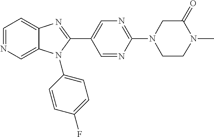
C12=CN=CC=C1N=C(C1=CN=C(N3CC(=O)N(C)CC3)N=C1)N2C1=CC=C(F)C=C1
